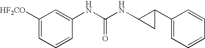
C1([HF2CO])=CC=CC(NC(NC2C(C3=CC=CC=C3)C2)=O)=C1
